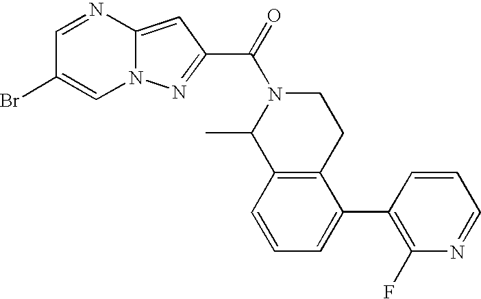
N12C(=CC(C(=O)N3C(C)C4=C(CC3)C(C3=C(F)N=CC=C3)=CC=C4)=N1)N=CC(Br)=C2
